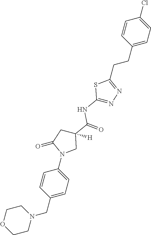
C1=CC(CCC2=NN=C(NC(C3([H])CC(=O)N(C4=CC=C(CN5CCOCC5)C=C4)C3)=O)S2)=CC=C1Cl
